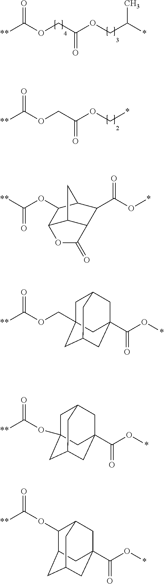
[**]C(OCC(OCC(*)C)=O)=O.[**]C(OCC(OC*)=O)=O.O(C1C2C3C(C(C(O*)=O)C1C3)C(=O)O2)C([**])=O.[**]C(OCC12CC3CC(C(O*)=O)(CC(C1)C3)C2)=O.[**]C(=O)OC12CC3CC(C(O*)=O)(CC(C1)C3)C2.C1(OC(=O)[**])C2CC3CC(C(O*)=O)(CC1C3)C2
